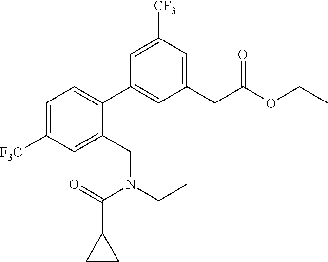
C1(CC(OCC)=O)=CC([CF3])=CC(C2=CC=C([F3C])C=C2CN(CC)C(=O)C2CC2)=C1
